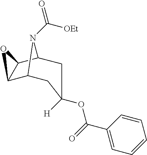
C12C3CC([H])(OC(=O)C4=CC=CC=C4)CC(C1O2)N3C(=O)[OEt]
